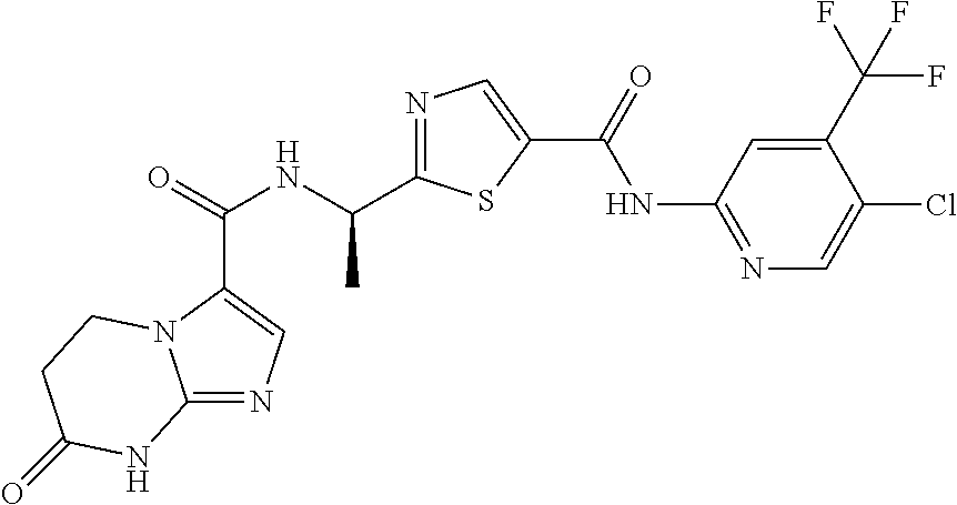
C(=O)(NC(C1=NC=C(C(NC2=NC=C(Cl)C(C(F)(F)F)=C2)=O)S1)C)C1=CN=C2N1CCC(=O)N2
